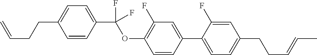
C1=CC(C(OC2=C(F)C=C(C3=CC=C(CCC=CC)C=C3F)C=C2)(F)F)=CC=C1CCC=C
